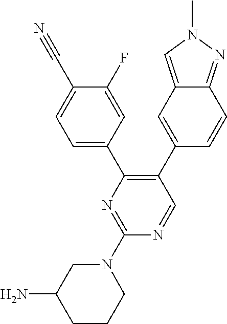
C1=NC(N2CC(N)CCC2)=NC(C2=CC=C(C#N)C(F)=C2)=C1C1=CC2=CN(C)N=C2C=C1
